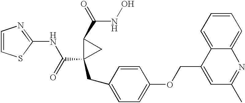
C(C1(CC2=CC=C(OCC3=CC(C)=NC4=CC=CC=C34)C=C2)CC1C(=O)NO)(=O)NC1=NC=CS1
